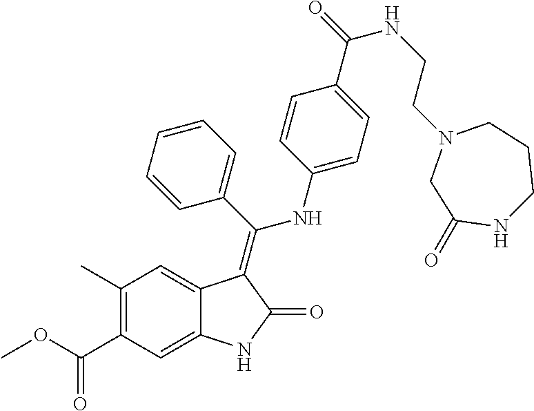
C1(C)=C(C(OC)=O)C=C2C(=C1)C(=C(C1=CC=CC=C1)NC1=CC=C(C(=O)NCCN3CC(=O)NCCC3)C=C1)C(=O)N2
